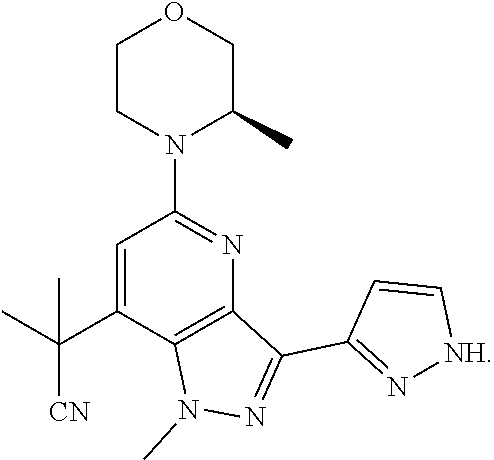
C1CN(C2=NC3=C(C(C(C)([CN])C)=C2)N(C)N=C3C2=N[NH]C=C2)C(C)CO1
